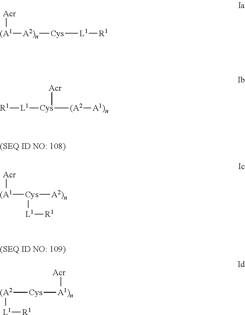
[Acr][(A1][Cys]([A2)n])[L1][R1].[(A2]([Cys][A1)n][Acr])[L1][R1].[Acr][(A1][A2)n][Cys][L1][R1].[L1]([R1])[Cys]([(A2][A1)n])[Acr]
